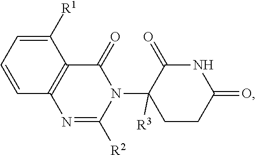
C1=CC=C([R1])C2=C1N=C([R2])N(C1([R3])CCC(=O)NC1=O)C2=O
